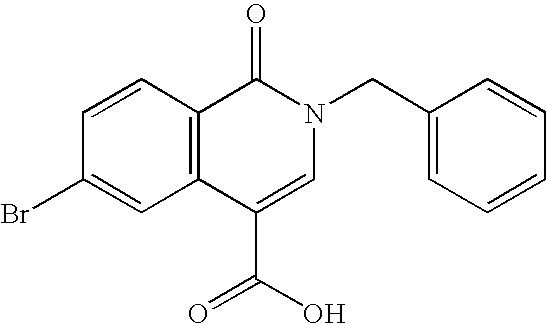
C1=CC(Br)=CC2=C1C(=O)N(CC1=CC=CC=C1)C=C2C(O)=O
